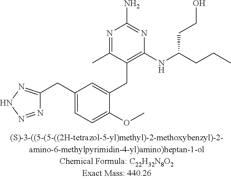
C1(CC2=CC=C(OC)C(CC3=C(NC(CCC)CCO)N=C(N)N=C3C)=C2)=NNN=N1
